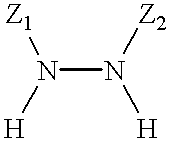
N(N([H])[Z2])([H])[Z1]
